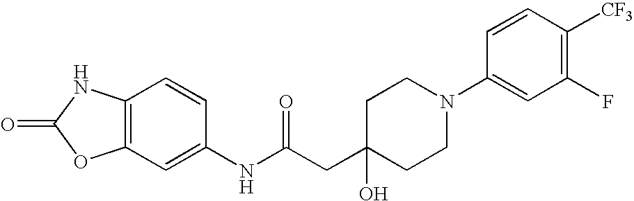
C12=C(C=C(NC(CC3(O)CCN(C4=CC(F)=C([CF3])C=C4)CC3)=O)C=C1)OC(=O)N2
